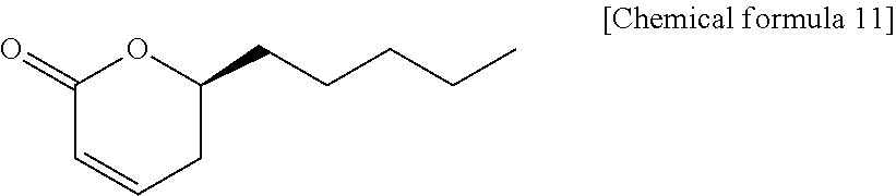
C1(=O)C=CCC(CCCCC)O1
